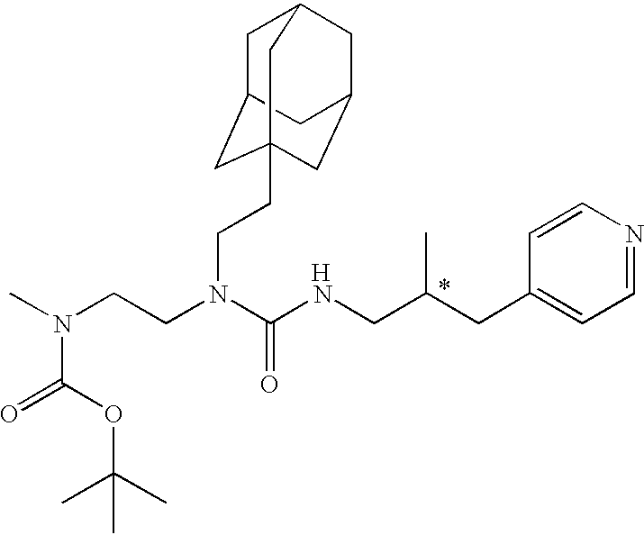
N(CCN(C(NCC(CC1=CC=NC=C1)C)=O)CCC12CC3CC(CC(C1)C3)C2)(C)C(OC(C)(C)C)=O.[H]
